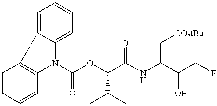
C1=C2C(=CC=C1)N(C(OC(C(NC(C(CF)O)C[CO2tBu])=O)C(C)C)=O)C1=C2C=CC=C1
